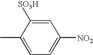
C1=C([SO3H])C(C)=CC=C1[NO2]
